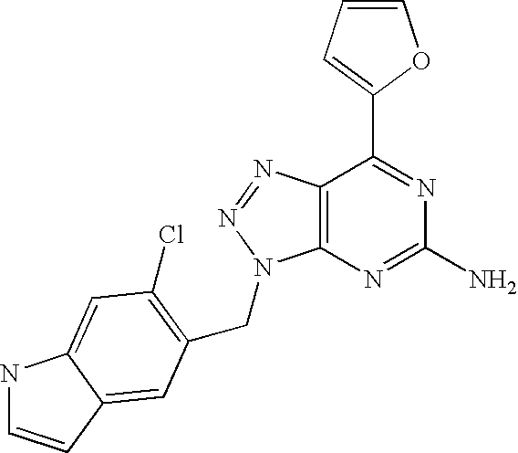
C1=CC=C(C2=NC(N)=NC3=C2N=NN3CC2=C(Cl)C=C3NC=CC3=C2)O1
